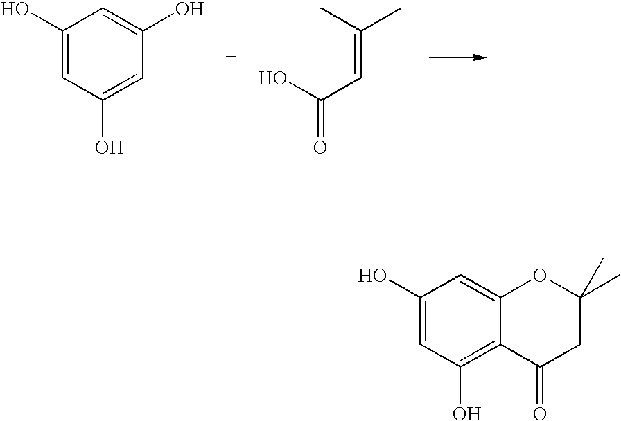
C1(O)=CC(O)=CC(O)=C1.OC(C=C(C)C)=O.C1(O)=CC(O)=C2C(=C1)OC(C)(C)CC2=O
